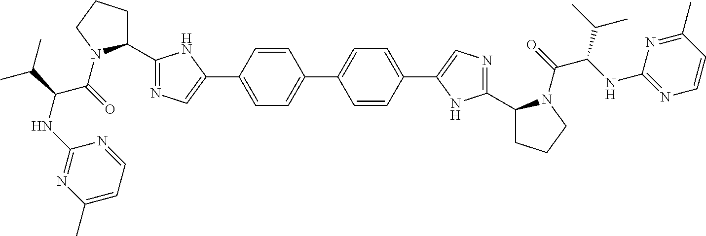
C1(C2=NC=C(C3=CC=C(C4=CC=C(C5=CN=C(C6CCCN6C(C(C(C)C)NC6=NC=CC(C)=N6)=O)N5)C=C4)C=C3)N2)CCCN1C(C(NC1=NC(C)=CC=N1)C(C)C)=O
